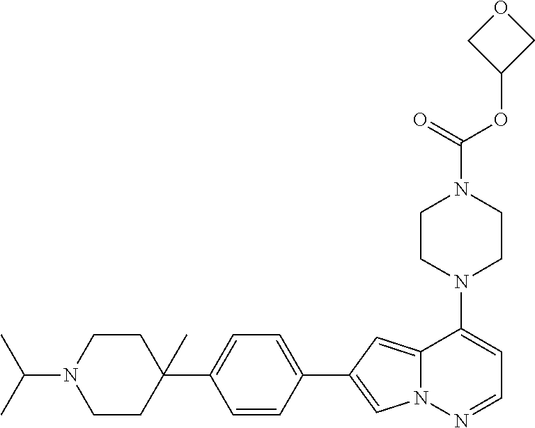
N1(C2=CC=NN3C2=CC(C2=CC=C(C4(C)CCN(C(C)C)CC4)C=C2)=C3)CCN(C(OC2COC2)=O)CC1
